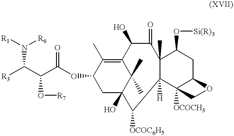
C1(OC(C(C([R3])N([R6])[R1])O[R7])=O)CC2(O)C(C)(C)C(=C1C)C(O)C(=O)C1(C)C([H])(C3([OCOCH3])C(CC1O[Si(R)3])OC3)C2[OCOC6H5]
